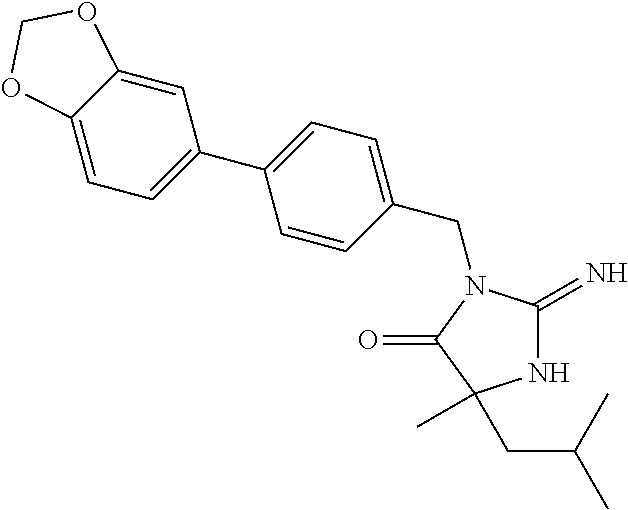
C1(CN2C(=N)NC(C)(CC(C)C)C2=O)=CC=C(C2=CC=C3C(=C2)OCO3)C=C1
